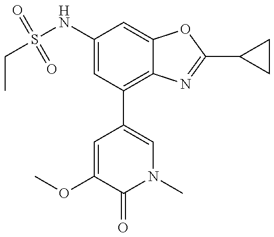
CCS(NC1=CC(C2=CN(C)C(=O)C(OC)=C2)=C2C(=C1)OC(C1CC1)=N2)(=O)=O
